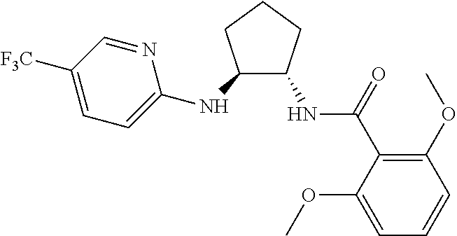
C1(NC2=CC=C([F3C])C=N2)C(NC(C2=C(OC)C=CC=C2OC)=O)CCC1
